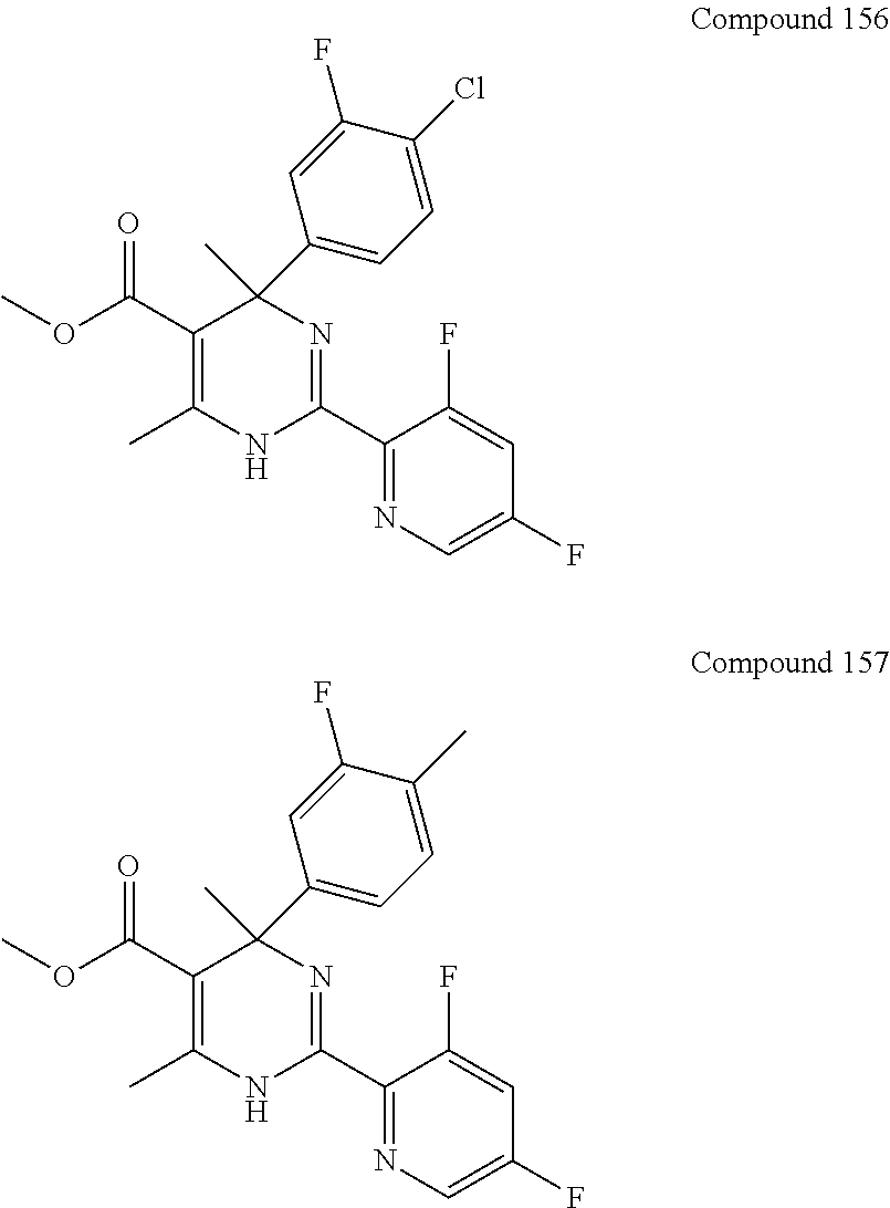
C1(C2=CC=C(Cl)C(F)=C2)(C)C(C(OC)=O)=C(C)NC(C2=NC=C(F)C=C2F)=N1.C1(C2=CC=C(C)C(F)=C2)(C)C(C(OC)=O)=C(C)NC(C2=NC=C(F)C=C2F)=N1
